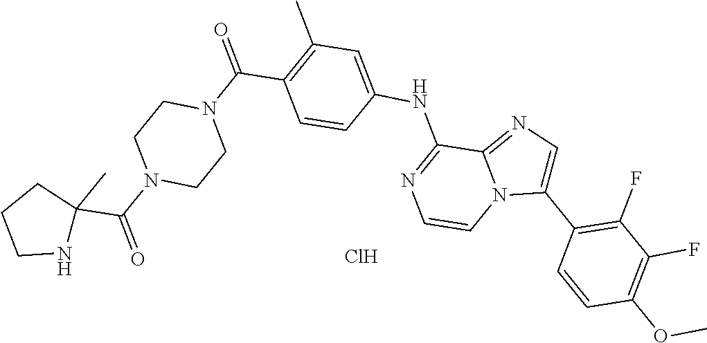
C1=CN=C(NC2=CC(C)=C(C(N3CCN(C(C4(C)CCCN4)=O)CC3)=O)C=C2)C2=NC=C(C3=C(F)C(F)=C(OC)C=C3)N12.Cl
